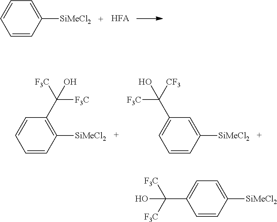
C1=CC([SiMeCl2])=CC=C1.[HFA].C1=CC([SiMeCl2])=CC=C1C([F3C])([F3C])O.C1=CC([SiMeCl2])=C(C([F3C])([F3C])O)C=C1.C1=CC([SiMeCl2])=CC(C([CF3])([F3C])O)=C1
